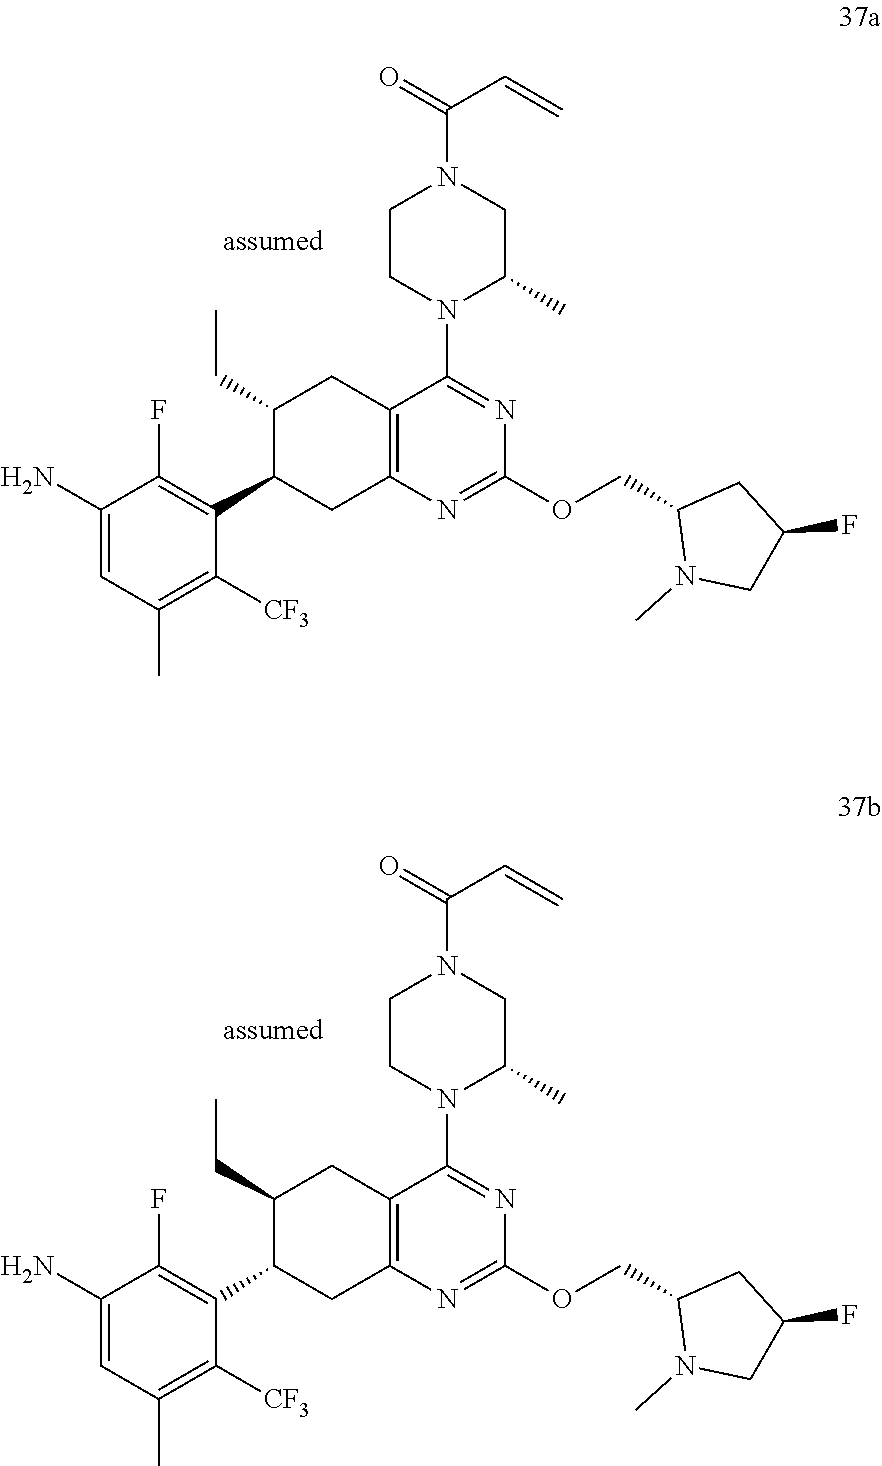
C1CN(C2=NC(OCC3N(C)CC(F)C3)=NC3=C2CC(CC)C(C2=C(F)C(N)=CC(C)=C2[CF3])C3)C(C)CN1C(=O)C=C.C1CN(C2=NC(OCC3N(C)CC(F)C3)=NC3=C2CC(CC)C(C2=C(F)C(N)=CC(C)=C2[CF3])C3)C(C)CN1C(=O)C=C
